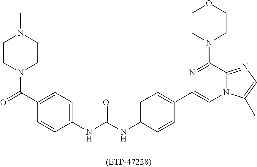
C1CN(C(C2=CC=C(NC(NC3=CC=C(C4=CN5C(=NC=C5C)C(N5CCOCC5)=N4)C=C3)=O)C=C2)=O)CCN1C
